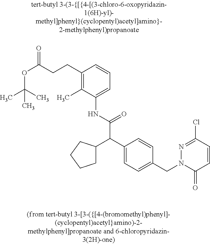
O(C(CCC1=C(C)C(NC(C(C2=CC=C(CN3C(=O)C=CC(Cl)=N3)C=C2)C2CCCC2)=O)=CC=C1)=O)C(C)(C)C
